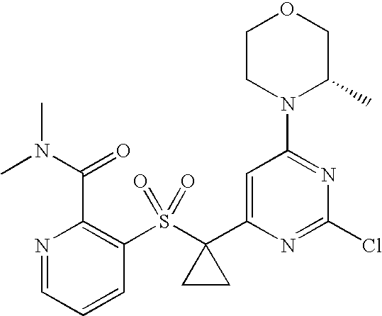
N1=CC=CC(S(C2(C3=CC(N4C(C)COCC4)=NC(Cl)=N3)CC2)(=O)=O)=C1C(N(C)C)=O
